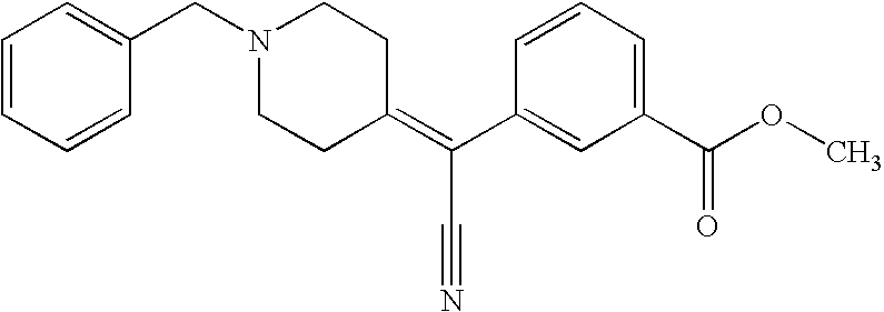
C1=CC=CC(CN2CCC(=C(C3=CC(C(OC)=O)=CC=C3)C#N)CC2)=C1
